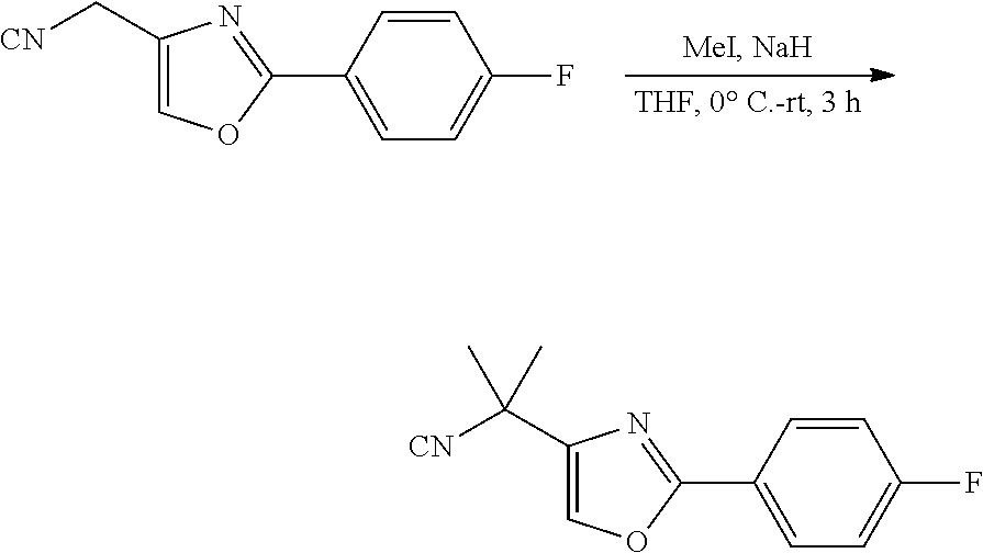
C1(C[CN])=COC(C2=CC=C(F)C=C2)=N1.C1(C([CN])(C)C)=COC(C2=CC=C(F)C=C2)=N1
